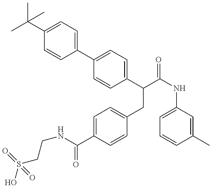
OS(CCNC(=O)C1=CC=C(CC(C2=CC=C(C3=CC=C(C(C)(C)C)C=C3)C=C2)C(=O)NC2=CC=CC(C)=C2)C=C1)(=O)=O
